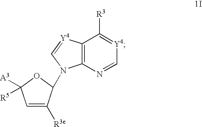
C1=C([R3e])C(N2C3=C(C([R3])=[Y4]C=N3)[Y4]=C2)OC1([A3])[R5]
